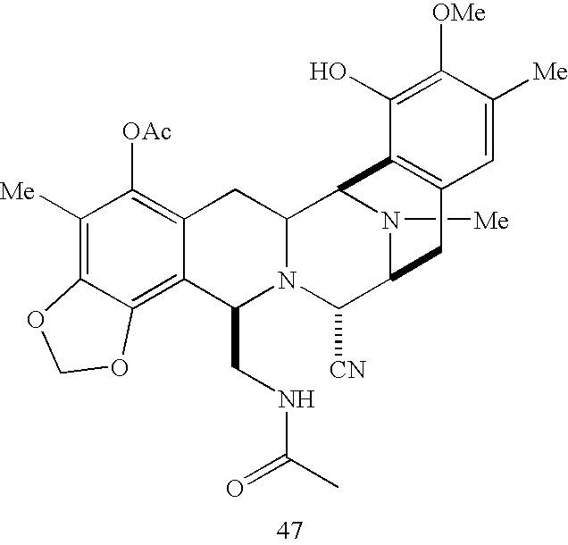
N1([Me])C2C([CN])N3C(CNC(C)=O)C4=C5C(=C([Me])C([OAc])=C4CC3C1C1=C(C2)C=C([Me])C([OMe])=C1O)OCO5
